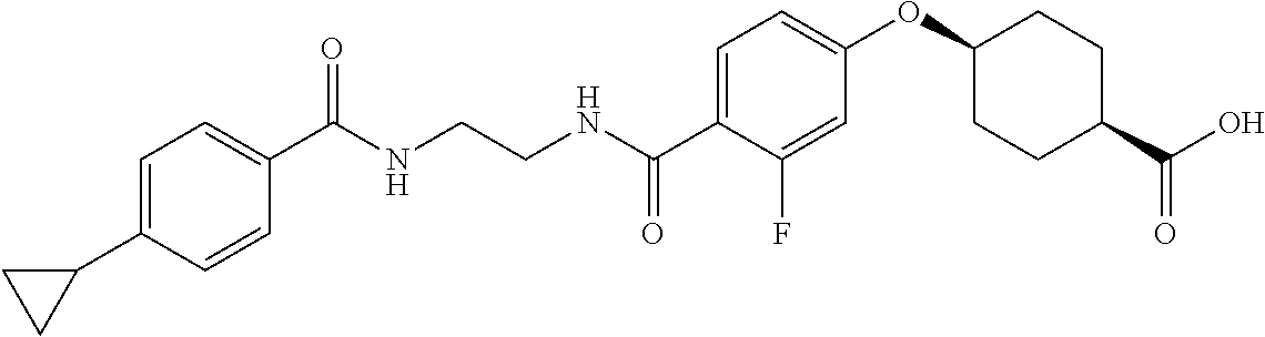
C1=C(C2CC2)C=CC(C(NCCNC(C2=CC=C(OC3CCC(C(O)=O)CC3)C=C2F)=O)=O)=C1
